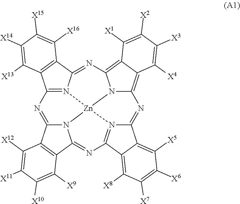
C12=N3C(=NC4=C5C(=C6N4[Zn]34N3C(=NC7=N4C(=N6)C4=C([X5])C([X6])=C([X7])C([X8])=C47)C4=C(C3=N1)C([X12])=C([X11])C([X10])=C4[X9])C([X4])=C([X3])C([X2])=C5[X1])C1=C2C([X13])=C([X14])C([X15])=C1[X16]
